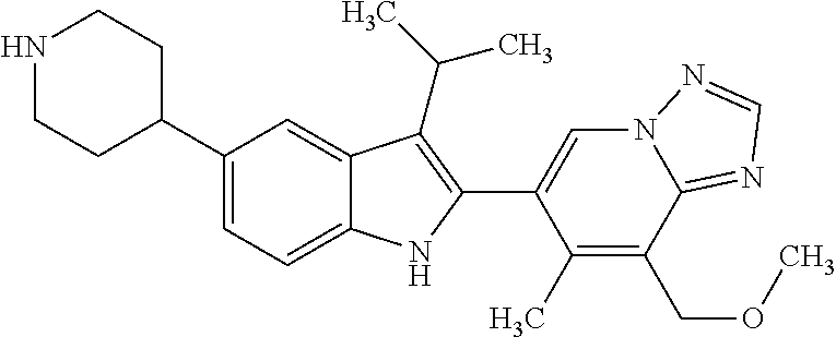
N1CCC(C2=CC=C3C(=C2)C(C(C)C)=C(C2=CN4C(=NC=N4)C(COC)=C2C)N3)CC1
